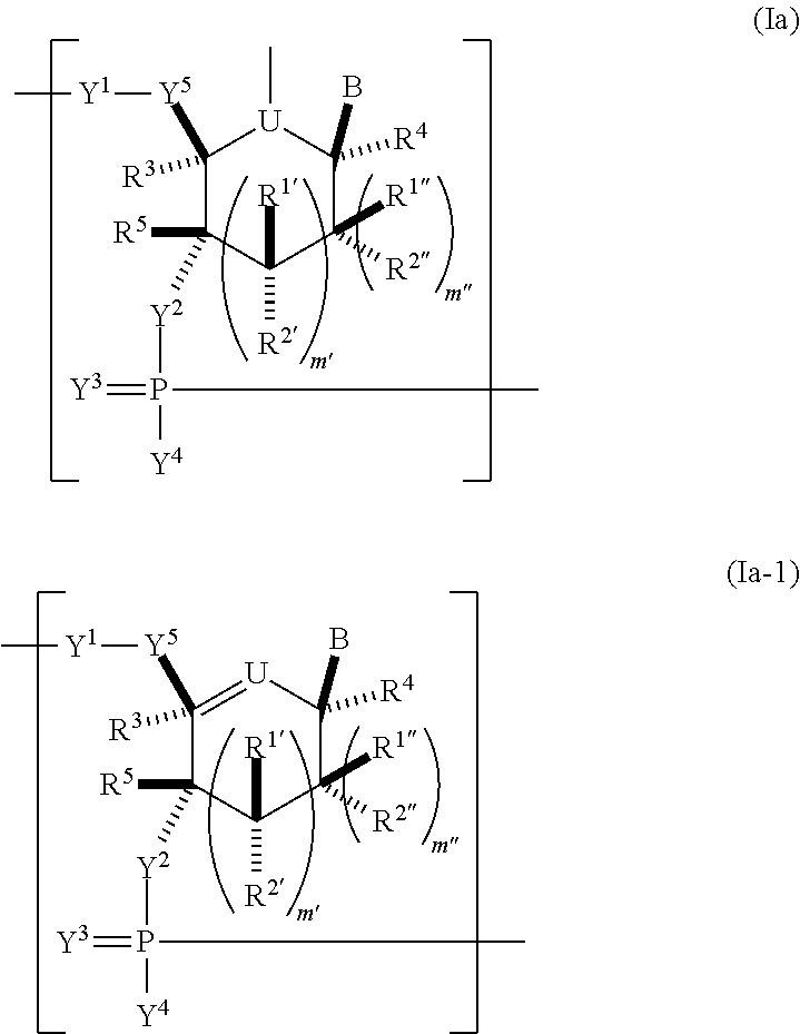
C1([R3])([Y5][Y1]C)C([R5])([Y2]P([Y4])(=[Y3])C)C([R2])([R1])C([R1])([R2])C(B)([R4])[U]1C.C1([R3])([Y5][Y1]C)=[U]C(B)([R4])C([R1])([R2])C([R2])([R1])C1([R5])[Y2]P([Y4])(=[Y3])C
